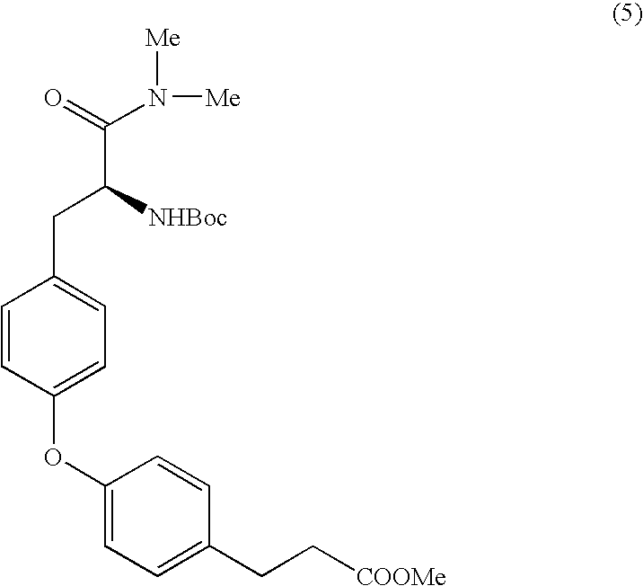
C(C([NHBoc])CC1=CC=C(OC2=CC=C(CC[COOMe])C=C2)C=C1)(=O)N([Me])[Me]
